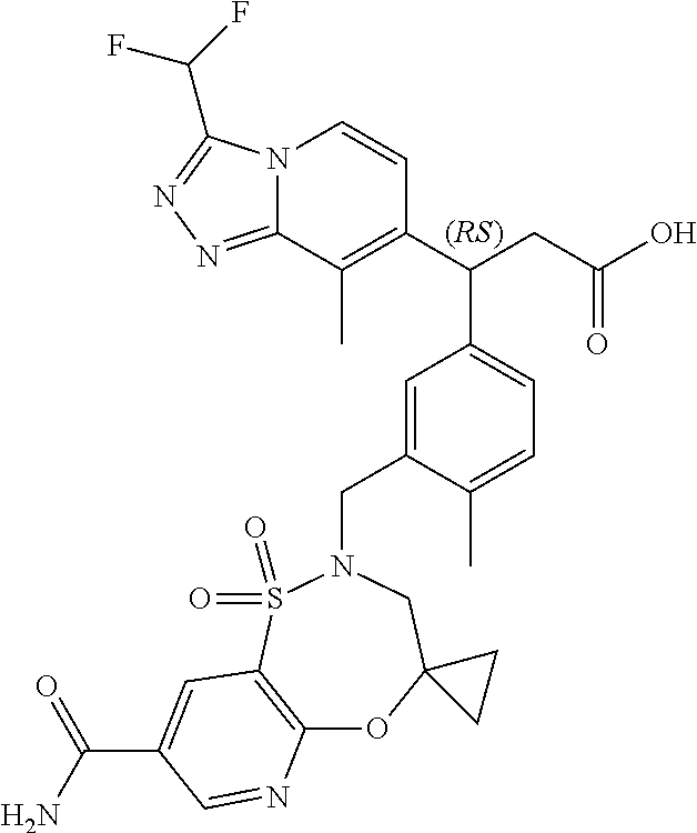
N12C(=NN=C1C(F)F)C(C)=C(C(CC(O)=O)C1=CC=C(C)C(CN3CC4(OC5=C(S3(=O)=O)C=C(C(N)=O)C=N5)CC4)=C1)C=C2
